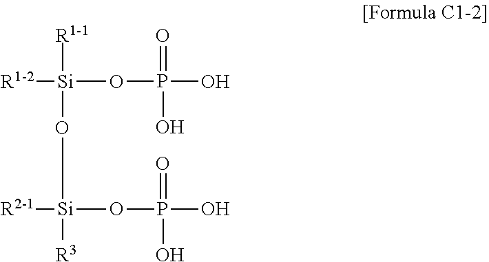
[R1-2][Si](OP(O)(=O)O)(O[Si]([R2-1])([R3])OP(O)(O)=O)[R1-1]
